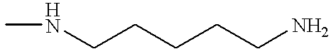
CNCCCCCN
